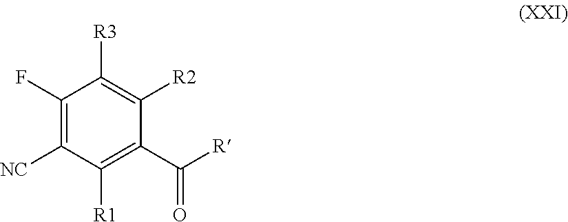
C1(F)=C([NC])C([R1])=C(C([R])=O)C([R2])=C1[R3]
